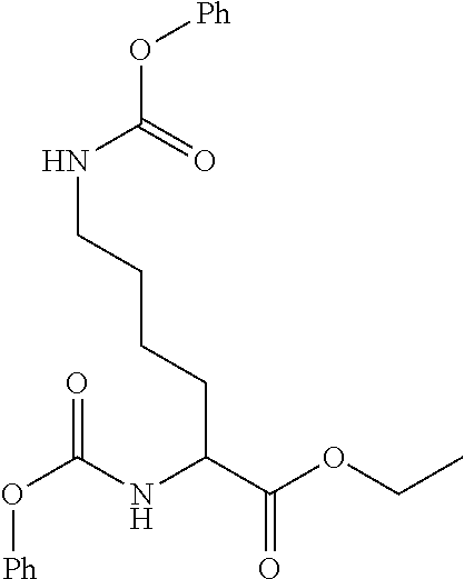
O=C(NC(C(OCC)=O)CCCCNC(O[Ph])=O)O[Ph]
